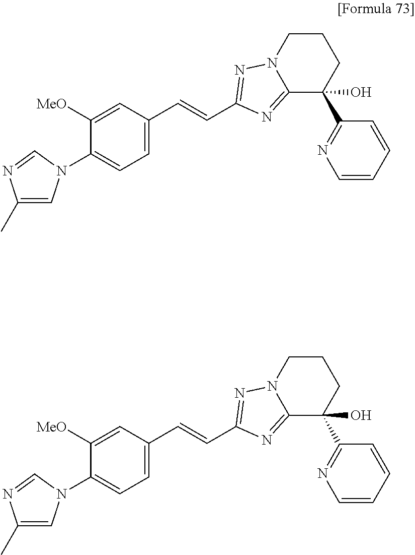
C1(N2C=C(C)N=C2)=CC=C(C=CC2=NN3C(=N2)C(C2=NC=CC=C2)(O)CCC3)C=C1[MeO].C1(N2C=C(C)N=C2)=CC=C(C=CC2=NN3C(=N2)C(C2=NC=CC=C2)(O)CCC3)C=C1[MeO]
